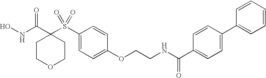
N(C(C1(S(C2=CC=C(OCCNC(C3=CC=C(C4=CC=CC=C4)C=C3)=O)C=C2)(=O)=O)CCOCC1)=O)O
